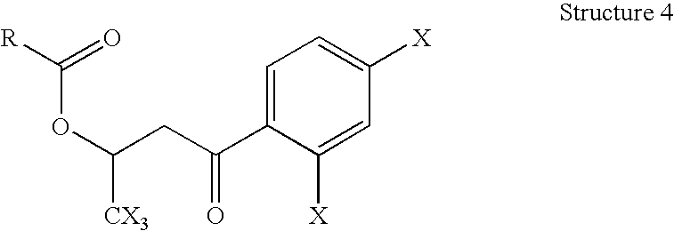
[R]C(=O)OC([CX3])CC(C1=CC=C([X])C=C1[X])=O
